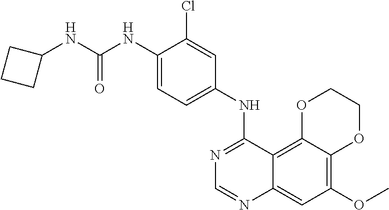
C12=C(OC)C=C3C(=C1OCCO2)C(NC1=CC=C(NC(NC2CCC2)=O)C(Cl)=C1)=NC=N3
